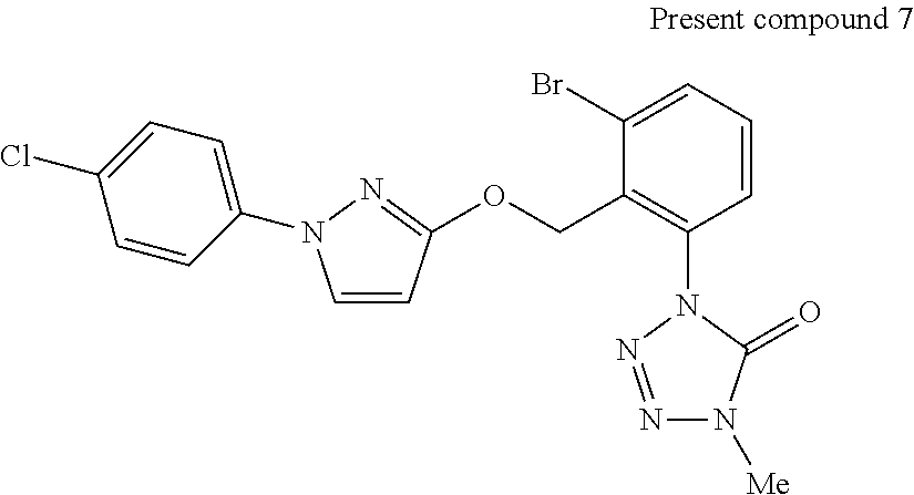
C1=CC=C(Br)C(COC2=NN(C3=CC=C(Cl)C=C3)C=C2)=C1N1N=NN([Me])C1=O
